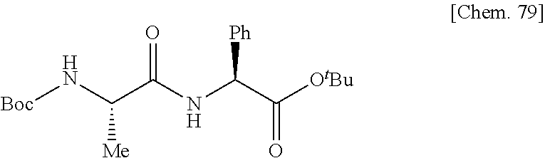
[Boc]NC(C(NC(C([OtBu])=O)[Ph])=O)[Me]
